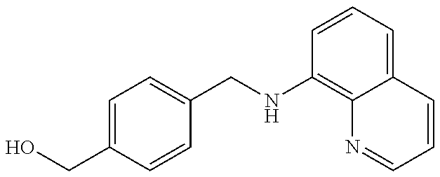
OCC1=CC=C(CNC2=C3C(=CC=C2)C=CC=N3)C=C1
